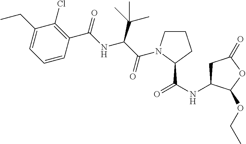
C1(CC)=CC=CC(C(=O)NC(C(C)(C)C)C(=O)N2CCCC2C(NC2CC(=O)OC2OCC)=O)=C1Cl
